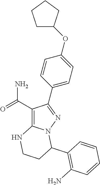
C1(C(=O)N)=C2N(N=C1C1=CC=C(OC3CCCC3)C=C1)C(C1=C(N)C=CC=C1)CCN2
